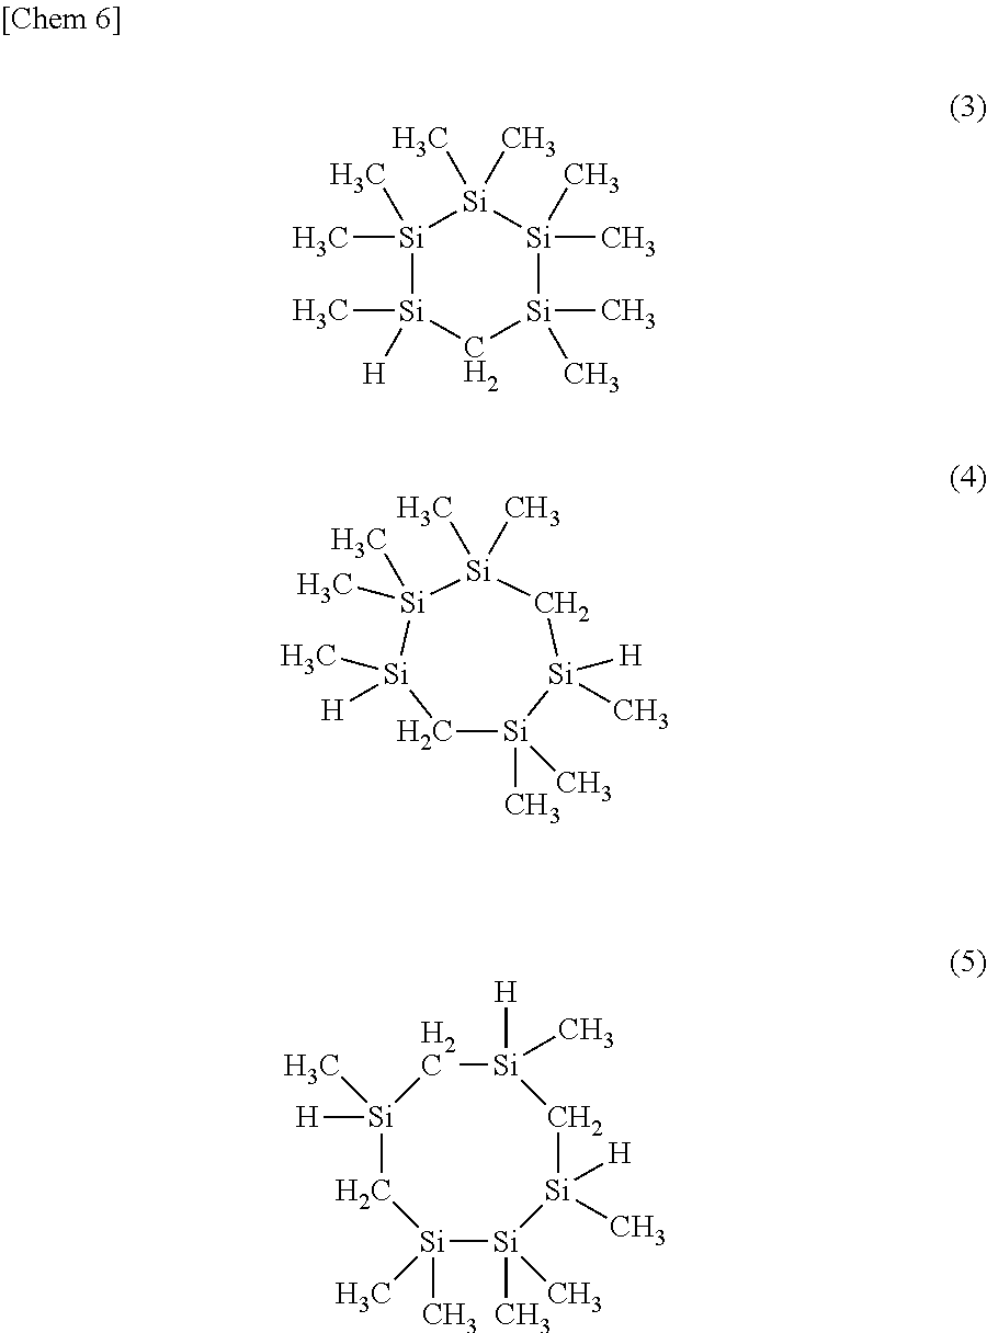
[Si]1(C)(C)[Si](C)([H])C[Si](C)(C)[Si](C)(C)[Si]1(C)C.C1[Si](C)(C)[Si](C)([H])C[Si](C)(C)[Si](C)(C)[Si]1(C)[H].[Si]1([H])(C)C[Si](C)(C)[Si](C)(C)[Si]([H])(C)C[Si]([H])(C)C1
